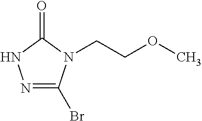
N1=C(Br)N(CCOC)C(=O)N1
